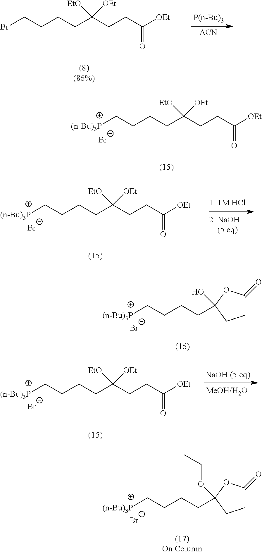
C(CCC(CCC([OEt])=O)([EtO])[OEt])CBr.[P(n-Bu)3].[ACN].[Br-].C(CCC(CCC([OEt])=O)([EtO])[OEt])C[(n-Bu)3P].[Br-].C(CCC(CCC([OEt])=O)([EtO])[OEt])C[(n-Bu)3P].[Br-].C(CCC1(O)CCC(=O)O1)C[(n-Bu)3P].[Br-].C(CCC(CCC([OEt])=O)([EtO])[OEt])C[(n-Bu)3P].[Br-].C(CCC1(OCC)CCC(=O)O1)C[(n-Bu)3P]
